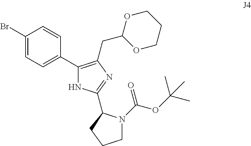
C1(Br)=CC=C(C2=C(CC3OCCCO3)N=C(C3N(C(OC(C)(C)C)=O)CCC3)N2)C=C1
